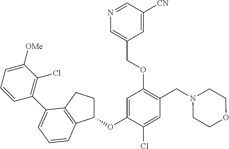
C1=C(OC2CCC3=C2C=CC=C3C2=C(Cl)C([OMe])=CC=C2)C(Cl)=CC(CN2CCOCC2)=C1OCC1=CN=CC([CN])=C1
